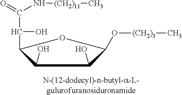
C1(O)C(C(C(=O)N[(CH2)11]C)O)OC(O[(CH2)3]C)C1O
